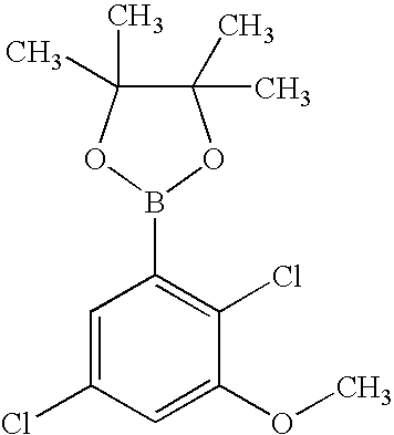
C1=C(Cl)C=C(OC)C(Cl)=C1B1OC(C)(C)C(C)(C)O1
